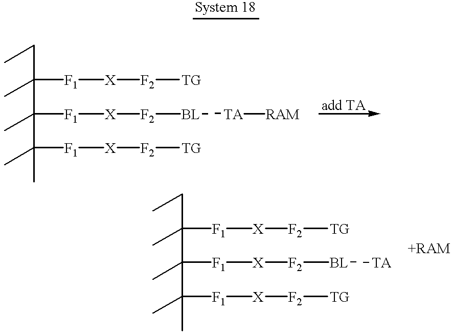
[System 18].C(C(C)(C(C)(C(C)(C)[F1][X][F2][TG])[F1][X][F2][BL][TA][RAM])[F1][X][F2][TG])C.C(C(C)(C(C)(C(C)(C)[F1][X][F2][TG])[F1][X][F2][BL][TA])[F1][X][F2][TG])C
